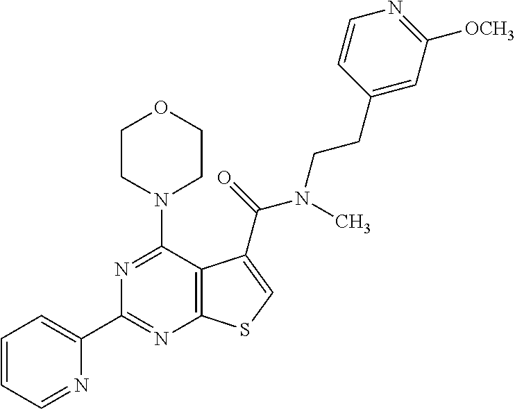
C1(C2=CC=CC=N2)=NC2=C(C(N3CCOCC3)=N1)C(C(=O)N(CCC1=CC([OCH3])=NC=C1)C)=CS2
